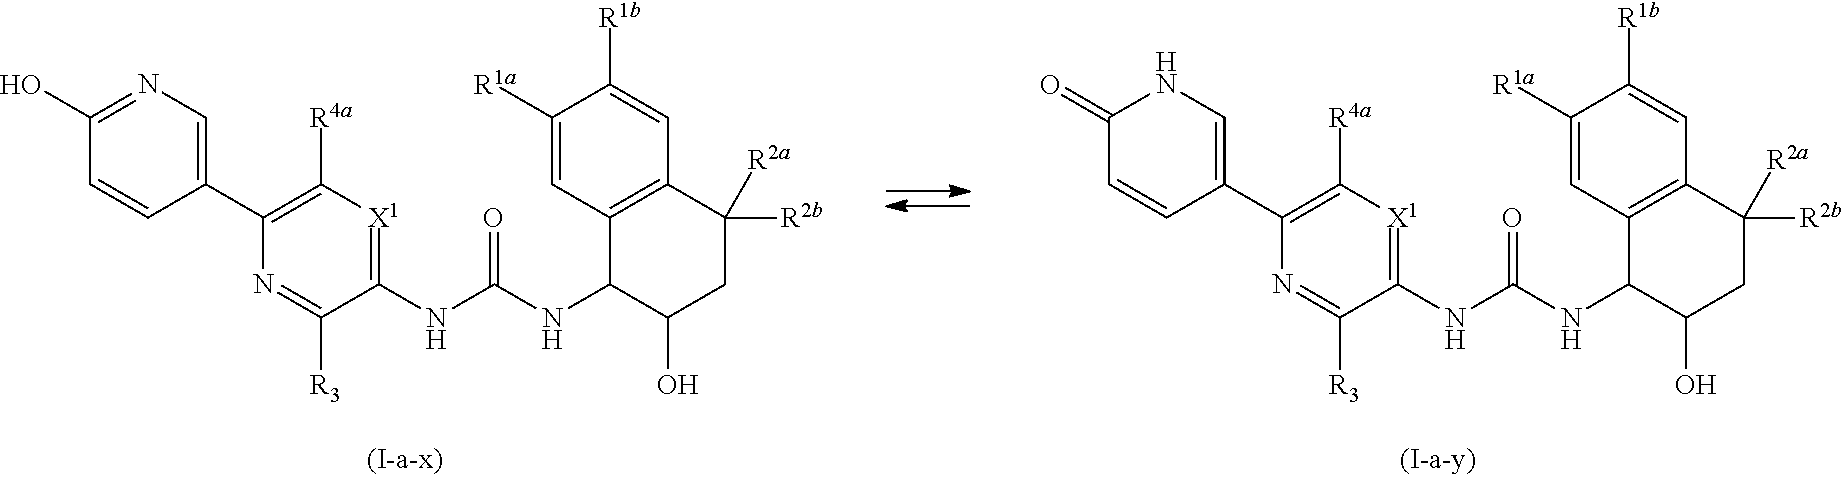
C1([R4a])=C(C2=CN=C(O)C=C2)N=C([R3])C(NC(NC2C(O)CC([R2b])([R2a])C3=C2C=C([R1a])C([R1b])=C3)=O)=[X1]1.C1([R4a])=C(C2=CNC(=O)C=C2)N=C([R3])C(NC(NC2C(O)CC([R2b])([R2a])C3=C2C=C([R1a])C([R1b])=C3)=O)=[X1]1
